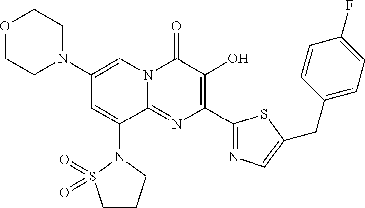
O1CCN(C2=CN3C(=NC(C4=NC=C(CC5=CC=C(F)C=C5)S4)=C(O)C3=O)C(N3S(=O)(=O)CCC3)=C2)CC1
